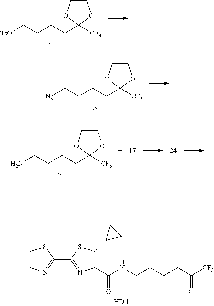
C1=CN=C(C2=NC(C(NCCCCC([CF3])=O)=O)=C(C3CC3)S2)S1.[TsO]CCCCC1([CF3])OCCO1.[N3]CCCCC1([CF3])OCCO1.NCCCCC1([CF3])OCCO1
